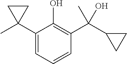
C1(C2(C)CC2)=CC=CC(C(C2CC2)(C)O)=C1O
